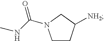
C1CC([NH2])CN1C(NC)=O
